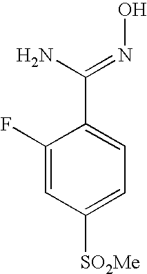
C1(F)=CC([SO2Me])=CC=C1C(N)=NO
